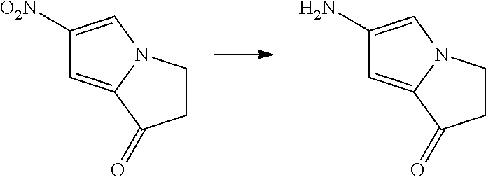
C1([O2N])=CN2C(=C1)C(=O)CC2.C1(N)=CN2C(=C1)C(=O)CC2
